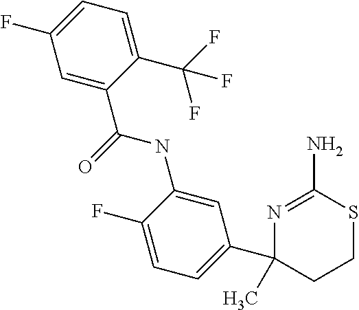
N1=C(N)SCCC1(C1=CC=C(F)C(NC(=O)C2=CC(F)=CC=C2C(F)(F)F)=C1)C
